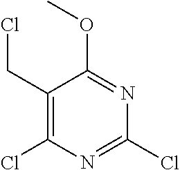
C1(CCl)=C(Cl)N=C(Cl)N=C1OC
